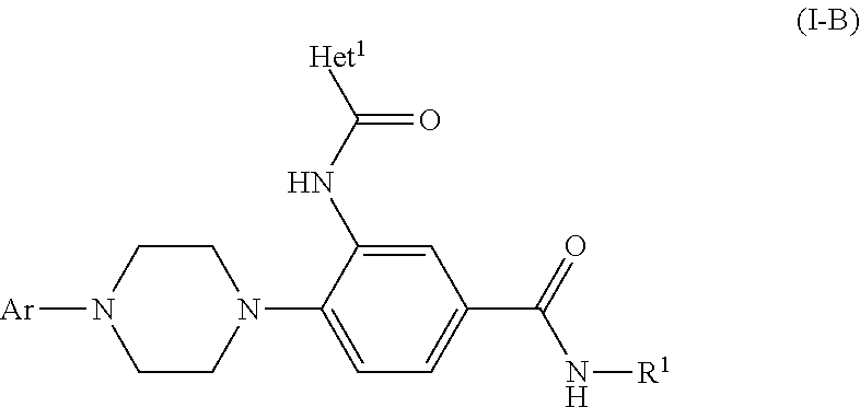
C1CN(C2=CC=C(C(=O)N[R1])C=C2NC([Het1])=O)CCN1[Ar]
